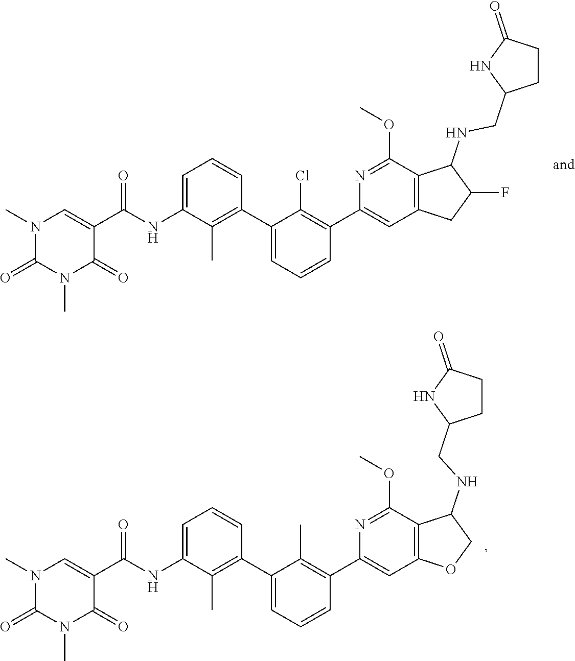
C1=C(NC(=O)C2=CN(C)C(=O)N(C)C2=O)C(C)=C(C2=CC=CC(C3=CC4=C(C(OC)=N3)C(NCC3CCC(=O)N3)C(F)C4)=C2Cl)C=C1.C1=C(NC(=O)C2=CN(C)C(=O)N(C)C2=O)C(C)=C(C2=CC=CC(C3=CC4=C(C(OC)=N3)C(NCC3CCC(=O)N3)CO4)=C2C)C=C1
